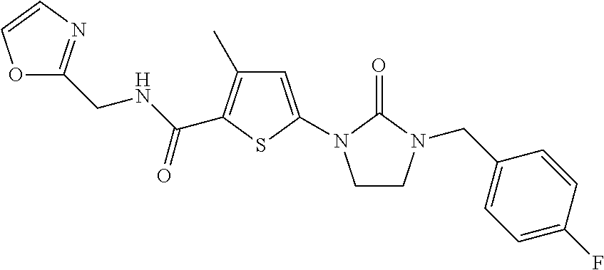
O1C=CN=C1CNC(C1=C(C)C=C(N2CCN(CC3=CC=C(F)C=C3)C2=O)S1)=O
